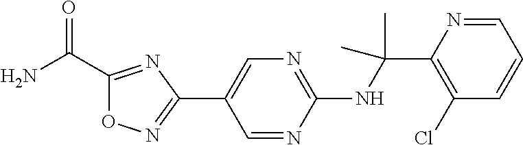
C1(NC(C2=C(Cl)C=CC=N2)(C)C)=NC=C(C2=NOC(C(N)=O)=N2)C=N1
